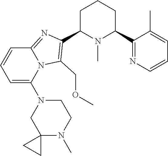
C1C(C2=C(COC)N3C(=N2)C=CC=C3N2CC3(N(C)CC2)CC3)N(C)C(C2=NC=CC=C2C)CC1
